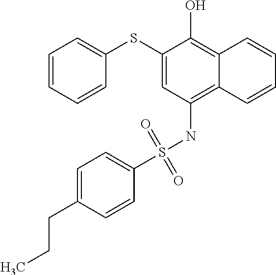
C1(SC2=CC=CC=C2)=CC(NS(C2=CC=C(CCC)C=C2)(=O)=O)=C2C(=C1O)C=CC=C2
